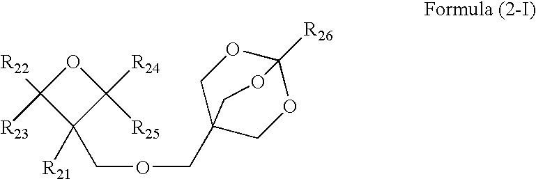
C12([R26])OCC(COCC3([R21])C([R24])([R25])OC3([R22])[R23])(CO1)CO2
